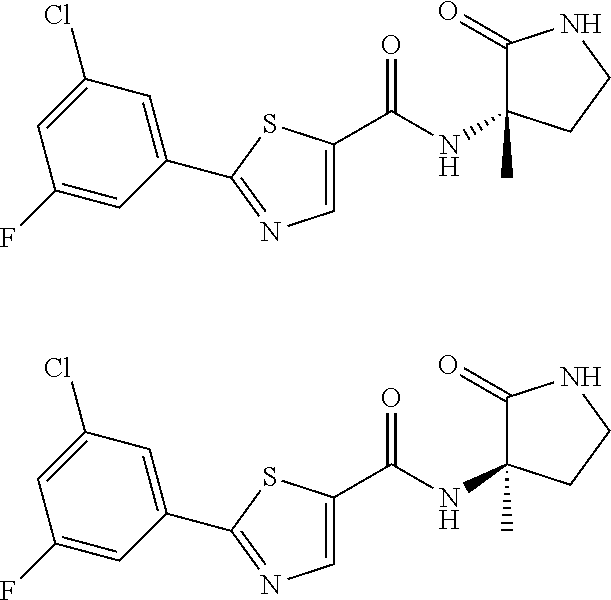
C1=C(C(=O)NC2(C)C(=O)NCC2)SC(C2=CC(Cl)=CC(F)=C2)=N1.C1=C(C(=O)NC2(C)C(=O)NCC2)SC(C2=CC(Cl)=CC(F)=C2)=N1
